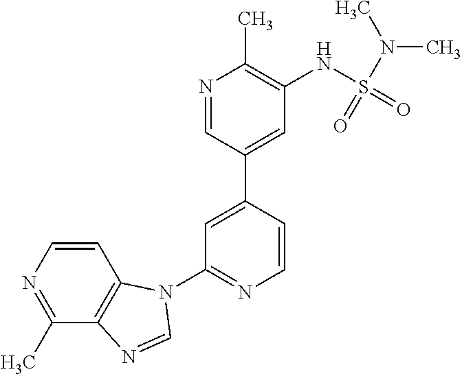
C1(C)=NC=CC2=C1N=CN2C1=NC=CC(C2=CC(NS(=O)(N(C)C)=O)=C(C)N=C2)=C1
